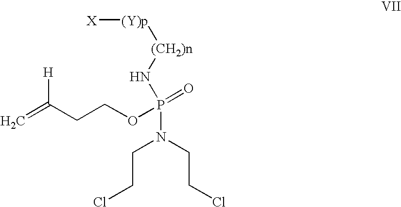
C(CCl)N(CCCl)P(=O)(OCCC(=C)[H])N[(CH2)n][(Y)p][X]
